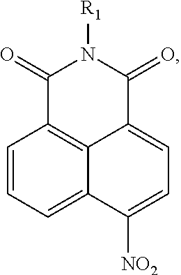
C1=CC=C2C3=C1C(=O)N([R1])C(=O)C3=CC=C2[NO2]
